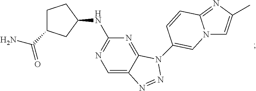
C1=C2C(=NC(NC3CCC(C(N)=O)C3)=N1)N(C1=CN3C=C(C)N=C3C=C1)N=N2
